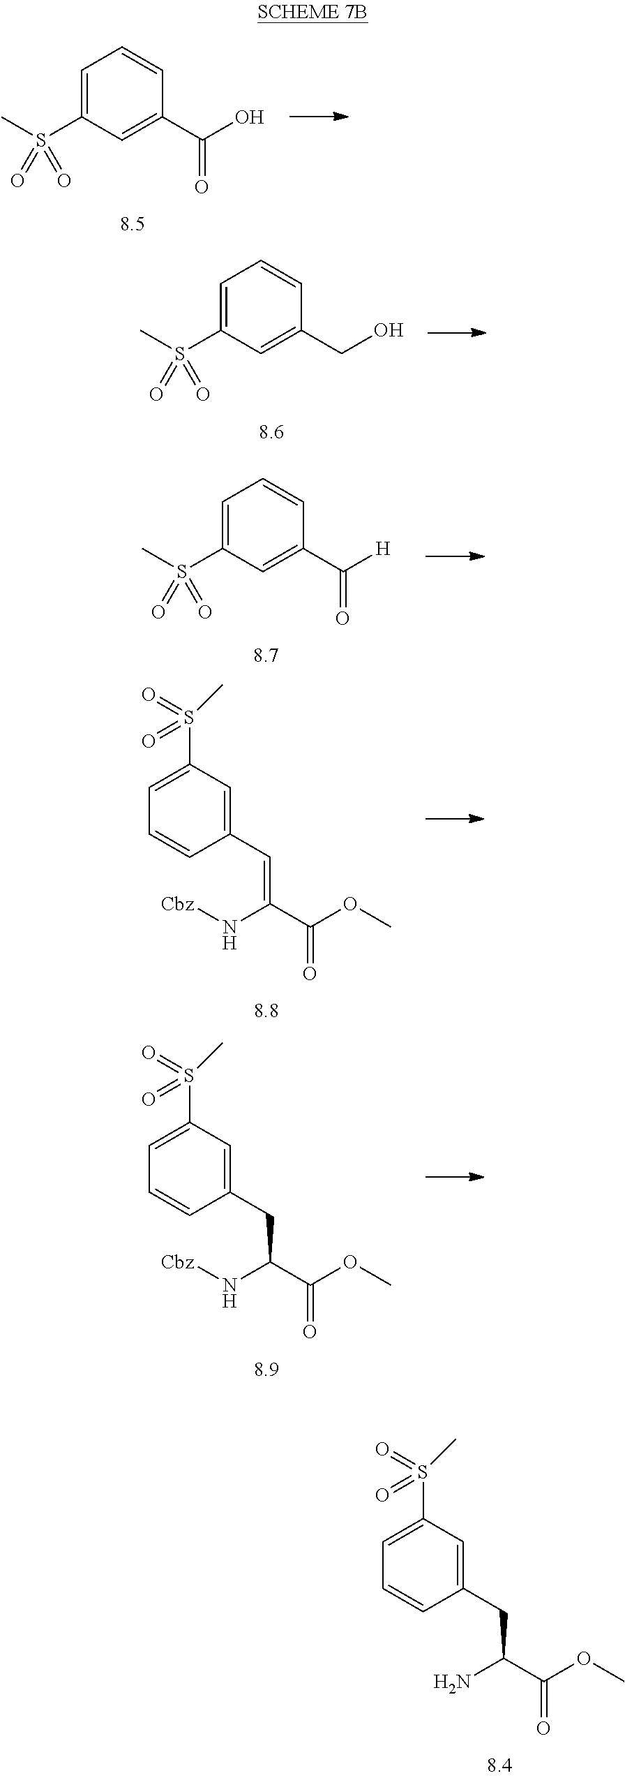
C1=C(S(C)(=O)=O)C=C(C(O)=O)C=C1.C1=C(S(C)(=O)=O)C=C(CO)C=C1.C1(C=C(C(OC)=O)N[Cbz])=CC(S(C)(=O)=O)=CC=C1.C1(CC(C(OC)=O)N[Cbz])=CC(S(C)(=O)=O)=CC=C1.C1(CC(C(OC)=O)N)=CC(S(C)(=O)=O)=CC=C1.C1=C(S(C)(=O)=O)C=C(C([H])=O)C=C1
